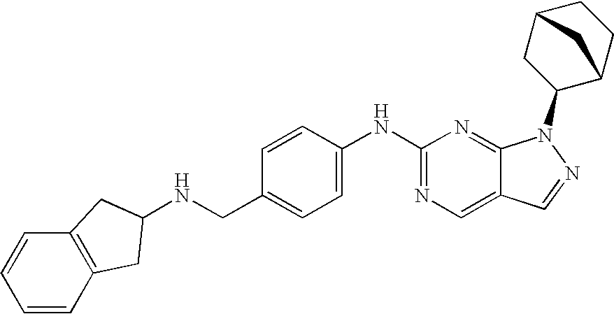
C1(NC2=CC=C(CNC3CC4=C(C3)C=CC=C4)C=C2)=NC=C2C(=N1)N(C1C3CCC(C1)C3)N=C2
